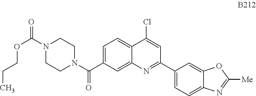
C1=C(C(N2CCN(C(=O)OCCC)CC2)=O)C=C2C(=C1)C(Cl)=CC(C1=CC=C3C(=C1)OC([Me])=N3)=N2
